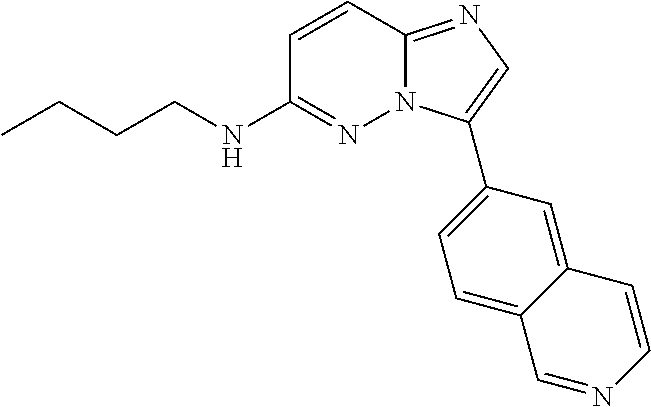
C1=CC2=NC=C(C3=CC=C4C(=C3)C=CN=C4)N2N=C1NCCCC
